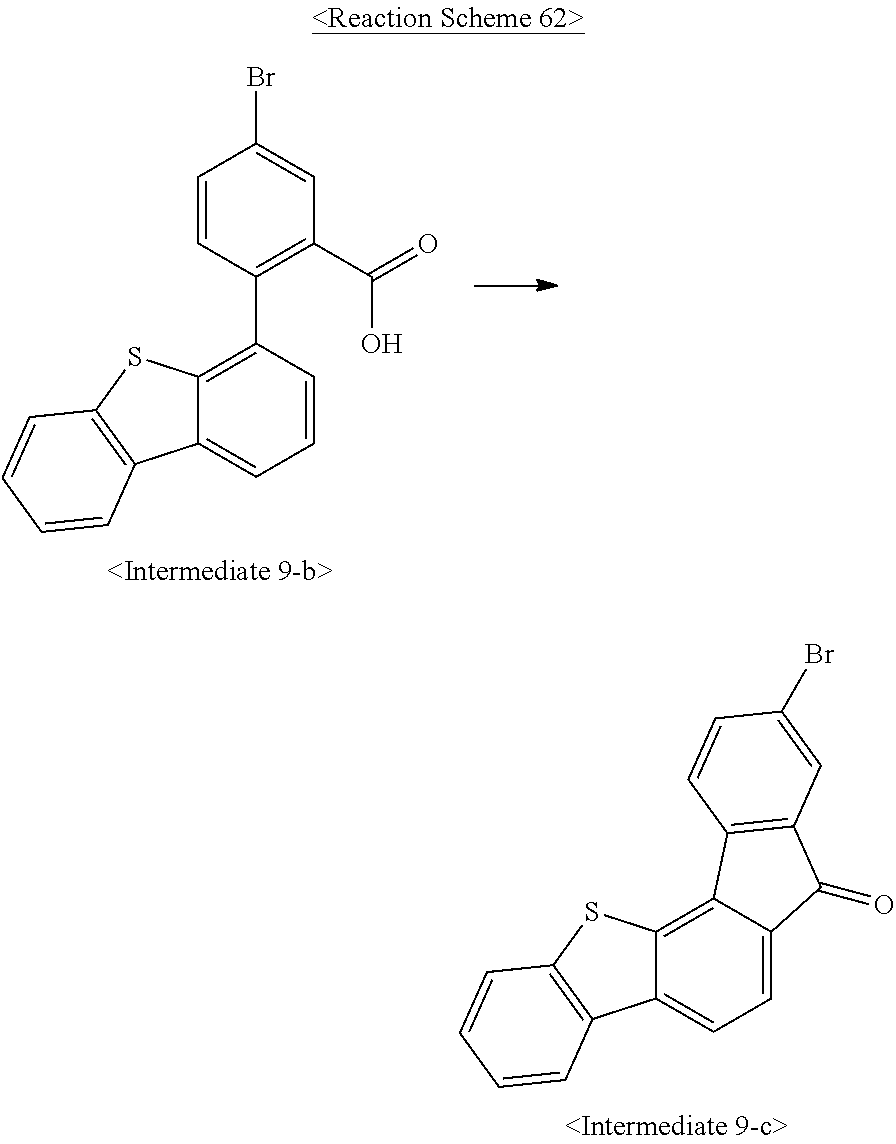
C12=CC=C3C(=C1C1=C(C2=O)C=C(Br)C=C1)SC1=C3C=CC=C1.C1=CC(Br)=CC(C(O)=O)=C1C1=C2C(=CC=C1)C1=C(S2)C=CC=C1
